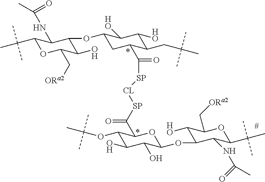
C1(C(C)(C)C)OC(C[ORa2])C(O)C(OC2CC(C([SP][CL][SP]C(=O)C3C(OC(C)(C)C)C(O)C(O)C(OC4C([HO])C(C[ORa2])OC(C(C)(C)C)C4NC(C)=O)O3)=O)C(CC(C)(C)C)C([HO])C2[HO])C1NC(C)=O
